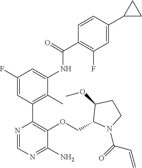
C1(COC2=C(C3=C(C)C(NC(C4=C(F)C=C(C5CC5)C=C4)=O)=CC(F)=C3)N=CN=C2N)N(C(=O)C=C)CCC1OC
